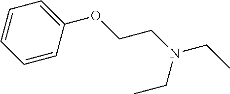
C1=CC(OCCN(CC)CC)=CC=C1
